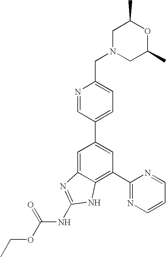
N1=CC(C2=CC(C3=NC=CC=N3)=C3C(=C2)N=C(NC(OCC)=O)N3)=CC=C1CN1CC(C)OC(C)C1
